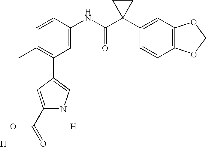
C1=CC(NC(C2(C3=CC4=C(C=C3)OCO4)CC2)=O)=CC(C2=CNC(C(=O)O)=C2)=C1C.[H].[H]
